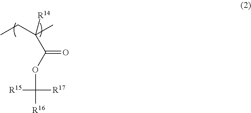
CCC(C)([R14])C(OC([R16])([R17])[R15])=O
